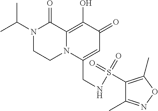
N1(C(C)C)CCN2C(=C(O)C(=O)C=C2CNS(=O)(=O)C2=C(C)ON=C2C)C1=O
